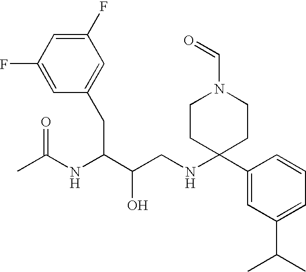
C1(F)=CC(F)=CC(CC(C(CNC2(C3=CC(C(C)C)=CC=C3)CCN(C=O)CC2)O)NC(C)=O)=C1
